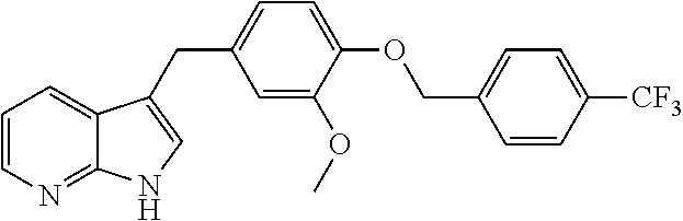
C1=CN=C2C(=C1)C(CC1=CC=C(OCC3=CC=C([CF3])C=C3)C(OC)=C1)=CN2
